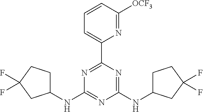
C1(NC2CCC(F)(F)C2)=NC(NC2CCC(F)(F)C2)=NC(C2=CC=CC([OCF3])=N2)=N1
